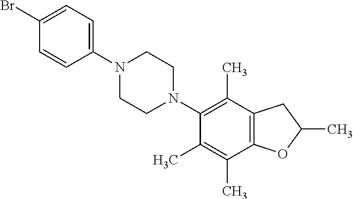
C1(Br)=CC=C(N2CCN(C3=C(C)C4=C(C(C)=C3C)OC(C)C4)CC2)C=C1
